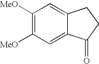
C1([MeO])=C([MeO])C=C2C(=C1)CCC2=O
